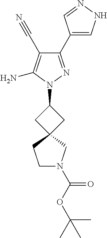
C1(C2=CNN=C2)=NN(C2CC3(C2)CCN(C(OC(C)(C)C)=O)C3)C(N)=C1C#N
